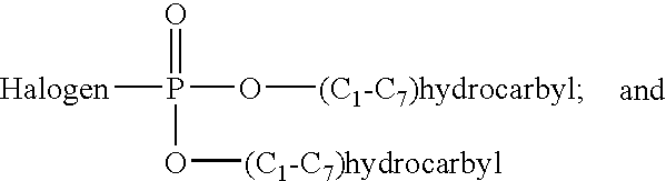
[Halogen]P(=O)(O[(C1-C7)hydrocarbyl])O[(C1-C7)hydrocarbyl]
